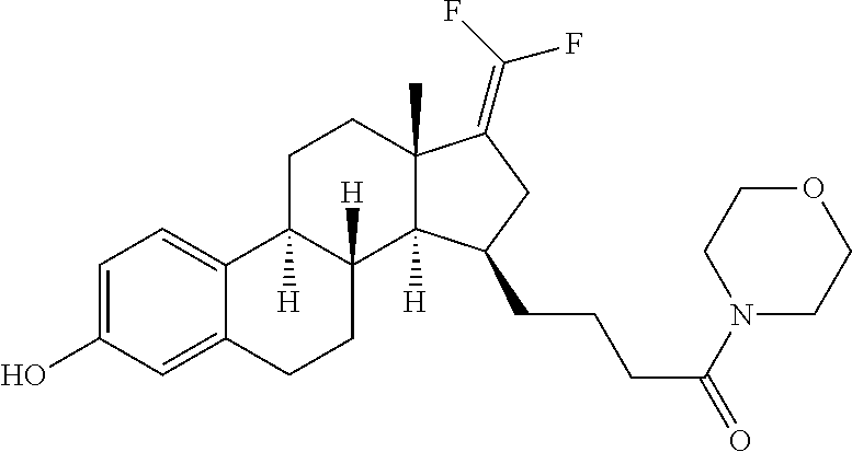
C1=C(O)C=C2C(=C1)C1([H])C([H])(CC2)C2([H])C(C)(CC1)C(=C(F)F)CC2CCCC(=O)N1CCOCC1
